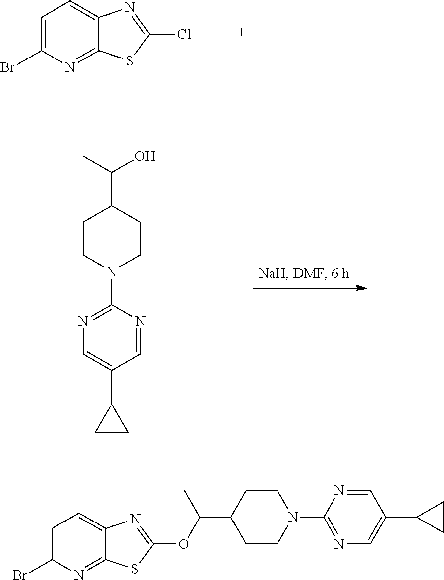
C1=C(Br)N=C2C(=C1)N=C(Cl)S2.C1CN(C2=NC=C(C3CC3)C=N2)CCC1C(C)O.C1=C(Br)N=C2C(=C1)N=C(OC(C)C1CCN(C3=NC=C(C4CC4)C=N3)CC1)S2
